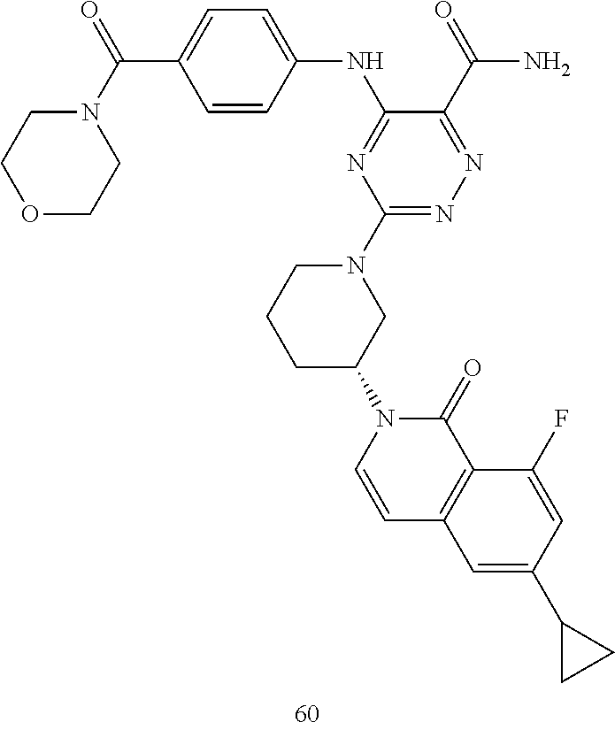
C1=CC(NC2=NC(N3CCCC(N4C(=O)C5=C(C=C(C6CC6)C=C5F)C=C4)C3)=NN=C2C(=O)N)=CC=C1C(N1CCOCC1)=O
